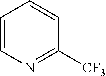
C1=CN=C([CF3])C=C1
